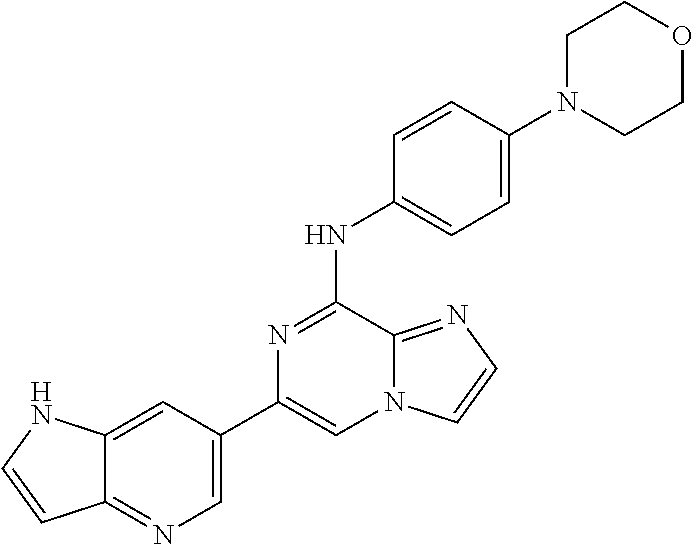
C1(C2=CN=C3C(=C2)NC=C3)=CN2C(=NC=C2)C(NC2=CC=C(N3CCOCC3)C=C2)=N1
